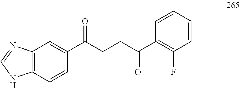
C1(C(CCC(C2=C(F)C=CC=C2)=O)=O)=CC2=C(C=C1)NC=N2
